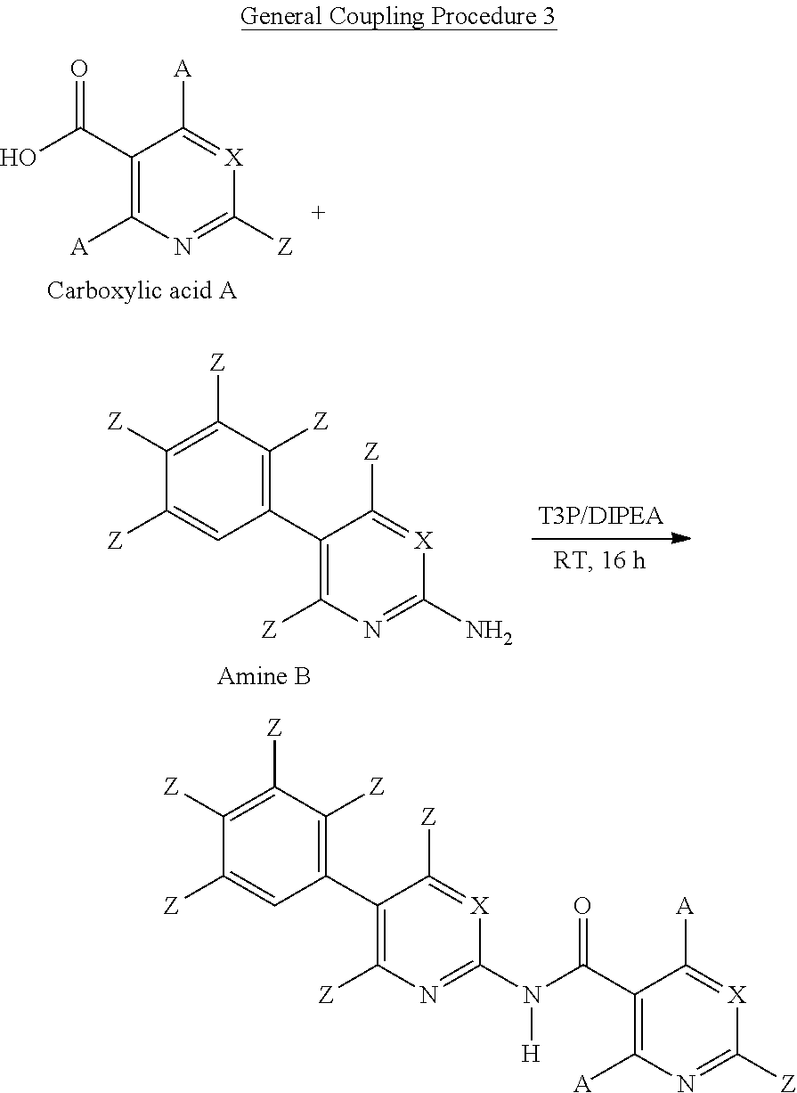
C1(C(O)=O)=C([A])N=C([Z])[X]=C1[A].C1([Z])=C([Z])C([Z])=C(C2=C([Z])N=C(N)[X]=C2[Z])C=C1[Z].C1([Z])=C([Z])C([Z])=C(C2=C([Z])N=C(N(C(C3=C([A])N=C([Z])[X]=C3[A])=O)[H])[X]=C2[Z])C=C1[Z]
